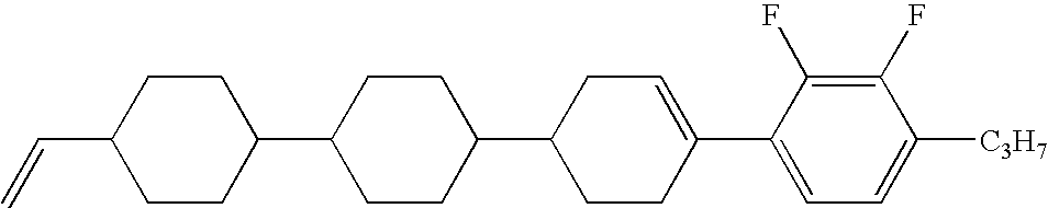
C1(F)=C(F)C(C2=CCC(C3CCC(C4CCC(C=C)CC4)CC3)CC2)=CC=C1[C3H7]
